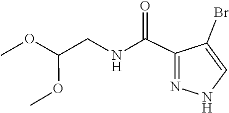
COC(CNC(C1=NNC=C1Br)=O)OC
